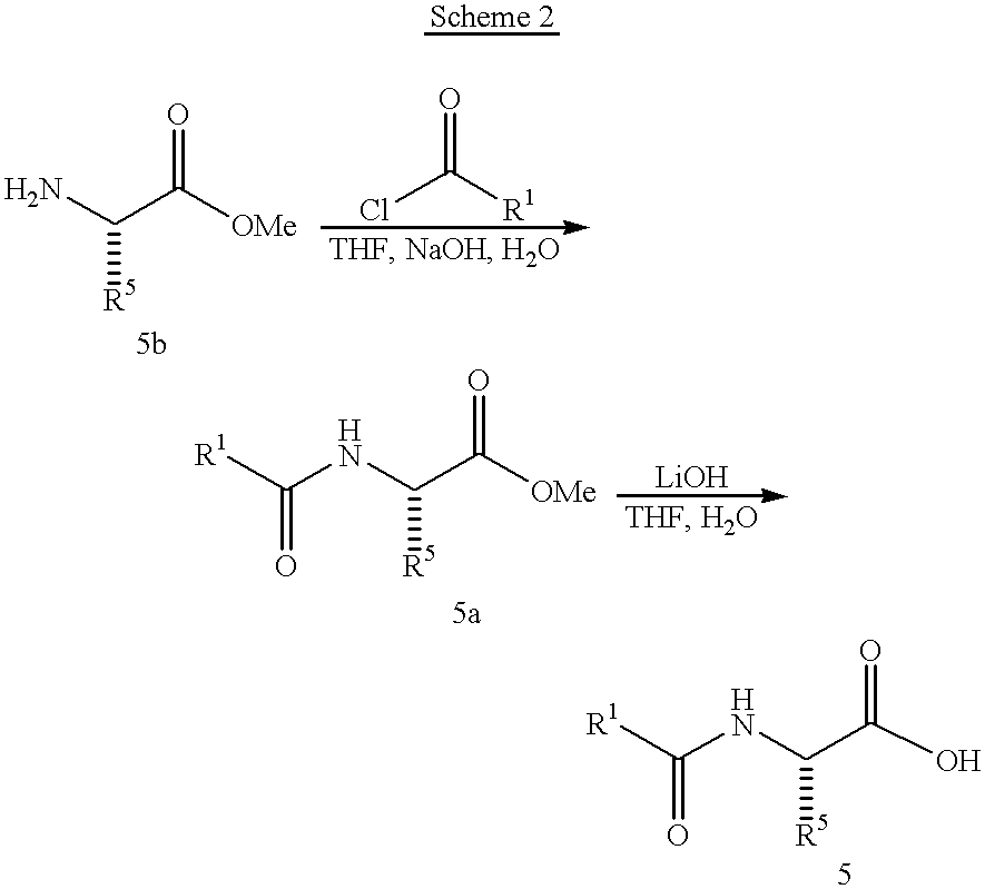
NC(C([OMe])=O)[R5].ClC([R1])=O.[R1]C(NC(C(O)=O)[R5])=O.[R1]C(NC(C([OMe])=O)[R5])=O
